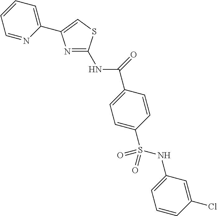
C(C1=CC=C(S(NC2=CC=CC(Cl)=C2)(=O)=O)C=C1)(=O)NC1=NC(C2=CC=CC=N2)=CS1
